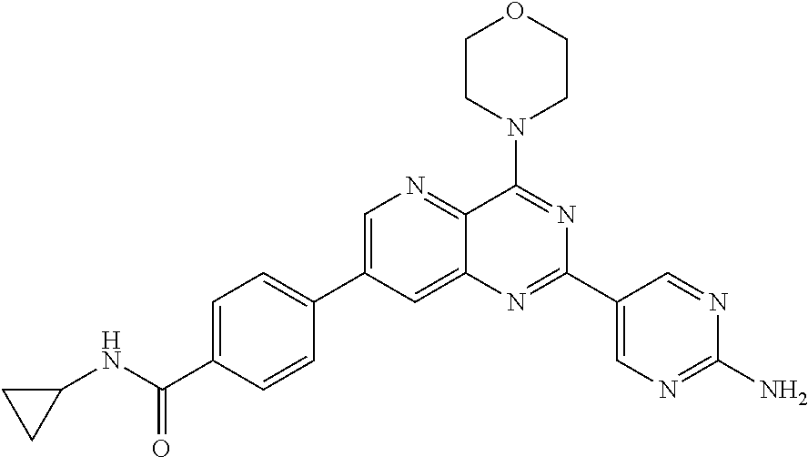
C1=C(C2=CC=C(C(NC3CC3)=O)C=C2)C=C2C(=N1)C(N1CCOCC1)=NC(C1=CN=C(N)N=C1)=N2
